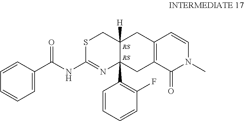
C1=C(C(NC2=NC3(C4=C(F)C=CC=C4)C([H])(CS2)CC2=C(C3)C(=O)N(C)C=C2)=O)C=CC=C1
